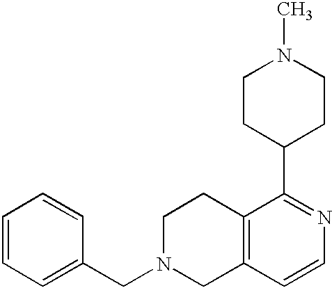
C1=CC=C(CN2CCC3=C(C2)C=CN=C3C2CCN(C)CC2)C=C1
